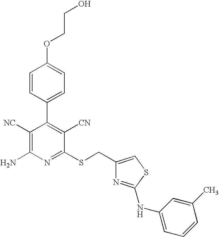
O(C1=CC=C(C2=C([CN])C(SCC3=CSC(NC4=CC=CC(C)=C4)=N3)=NC(N)=C2[NC])C=C1)CCO
